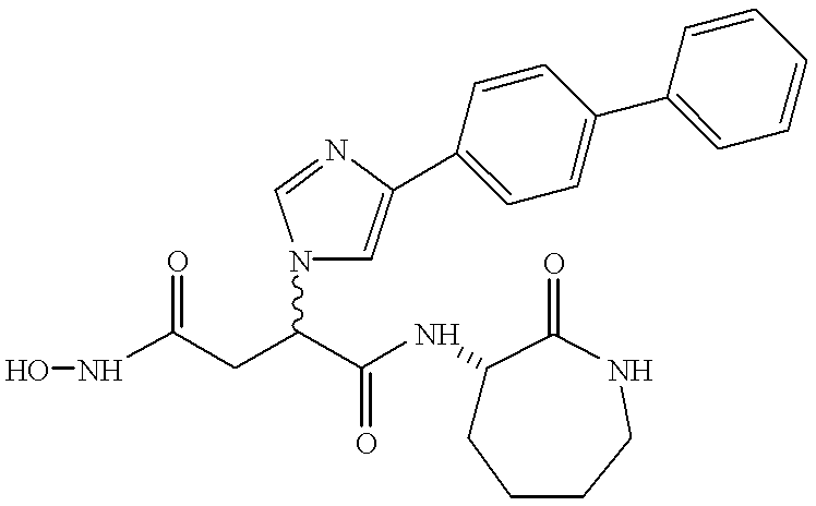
N(C(CC(C(NC1CCCCNC1=O)=O)N1C=C(C2=CC=C(C3=CC=CC=C3)C=C2)N=C1)=O)O
